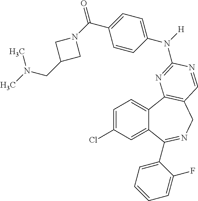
C1=C(Cl)C=C2C(=C1)C1=C(CN=C2C2=CC=CC=C2F)C=NC(N(C2=CC=C(C(=O)N3CC(CN(C)C)C3)C=C2)[H])=N1
